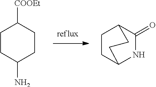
O=C1NC2CCC1CC2.C1CC(N)CCC1[COOEt]
